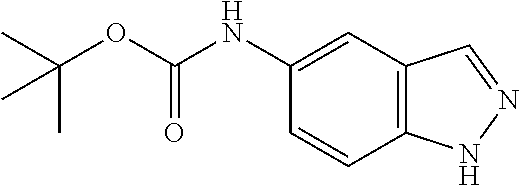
C12=C(C=C(NC(OC(C)(C)C)=O)C=C1)C=NN2
